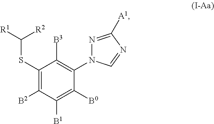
C1(SC([R1])[R2])=C([B2])C([B1])=C([B0])C(N2N=C([A1])N=C2)=C1[B3]
